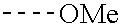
C[OMe]
